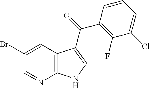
C12=C(N=CC(Br)=C1)NC=C2C(C1=C(F)C(Cl)=CC=C1)=O
